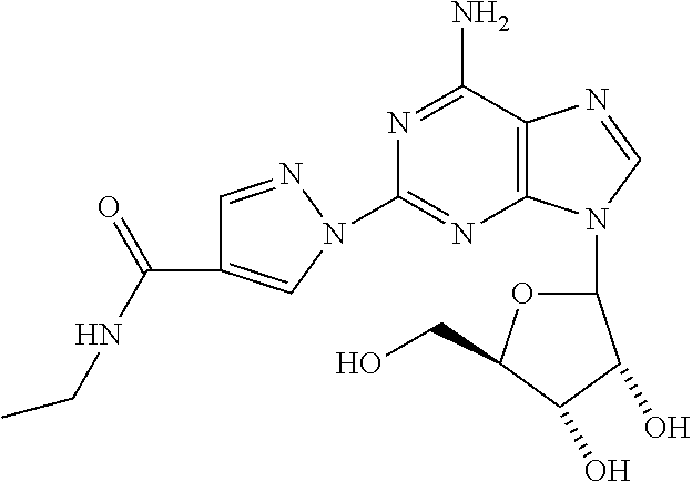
N1=C(N)C2=C(N=C1N1C=C(C(NCC)=O)C=N1)N(C1OC(CO)C(O)C1O)C=N2
